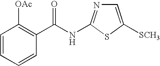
C1=CC=CC(C(NC2=NC=C([SCH3])S2)=O)=C1[OAc]
